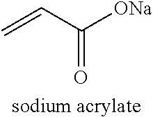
C=CC([ONa])=O.[sodium acrylate]
